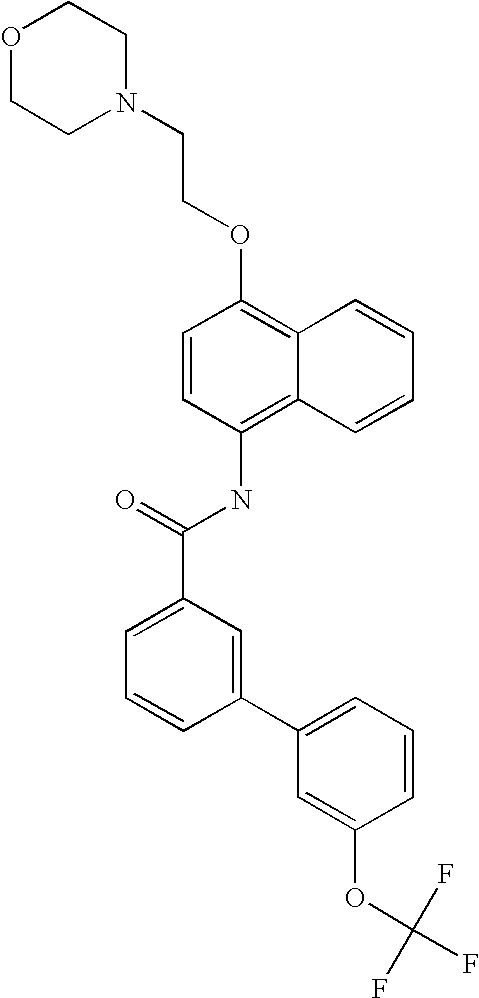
O1CCN(CCOC2=C3C(=C(NC(C4=CC=CC(C5=CC=CC(OC(F)(F)F)=C5)=C4)=O)C=C2)C=CC=C3)CC1
